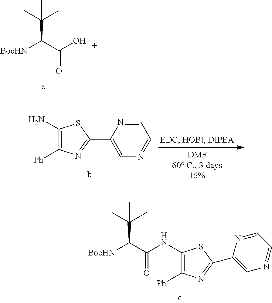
C(C(C(O)=O)[BocHN])(C)(C)C.C1(N)=C([Ph])N=C(C2=CN=CC=N2)S1.C(C(C(NC1=C([Ph])N=C(C2=CN=CC=N2)S1)=O)[BocHN])(C)(C)C
